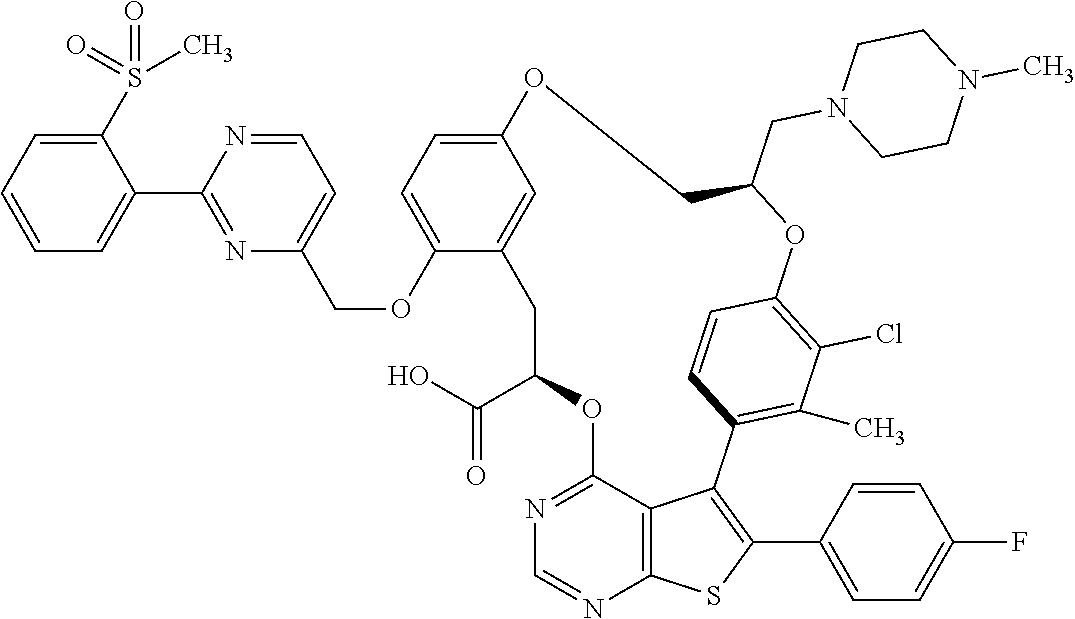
C1C(C(O)=O)OC2=NC=NC3=C2C(=C(C2=CC=C(F)C=C2)S3)C2=C(C)C(Cl)=C(C=C2)OC(CN2CCN(C)CC2)COC2=CC=C(OCC3=CC=NC(C4=CC=CC=C4S(C)(=O)=O)=N3)C1=C2
